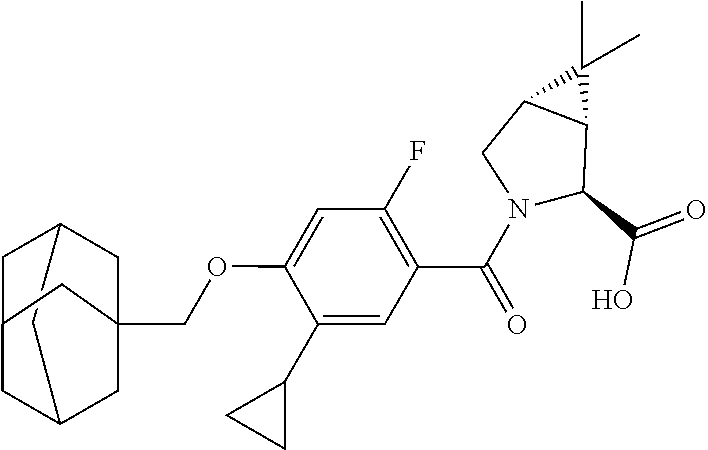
C(OC1=CC(F)=C(C(N2C(C(=O)O)C3C(C2)C3(C)C)=O)C=C1C1CC1)C12CC3CC(CC(C1)C3)C2
